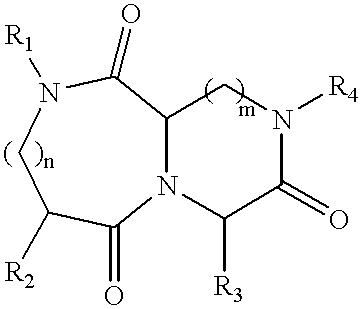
C12N(C([R3])C(=O)N([R4])C1)C(=O)C([R2])CN([R1])C2=O
